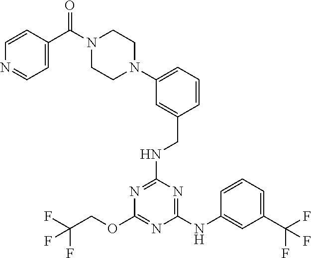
C1(NC2=CC(C(F)(F)F)=CC=C2)=NC(NCC2=CC(N3CCN(C(C4=CC=NC=C4)=O)CC3)=CC=C2)=NC(OCC(F)(F)F)=N1
